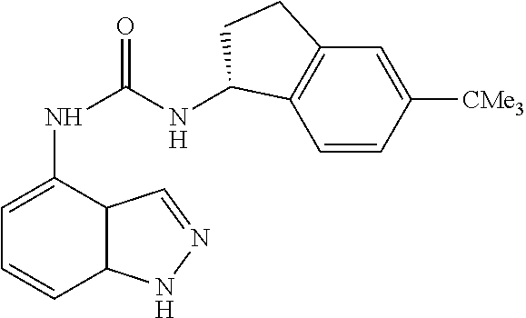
C1=CC([CMe3])=CC2=C1C(NC(NC1=CC=CC3C1C=NN3)=O)CC2
